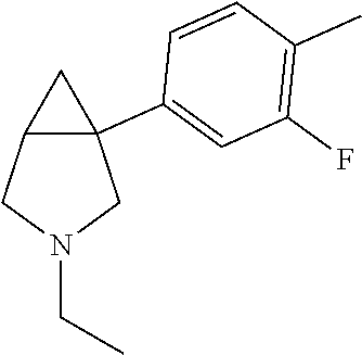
C12C(C3=CC(F)=C(C)C=C3)(CN(CC)C1)C2
